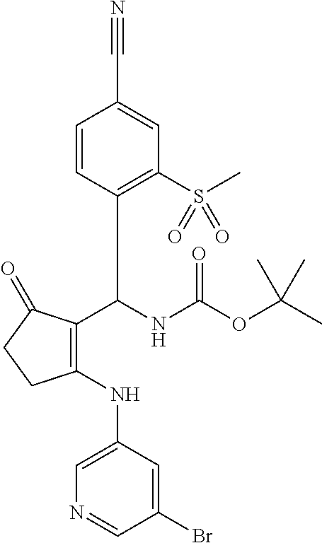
C1=C(NC2=C(C(NC(OC(C)(C)C)=O)C3=C(S(C)(=O)=O)C=C(C#N)C=C3)C(=O)CC2)C=C(Br)C=N1
